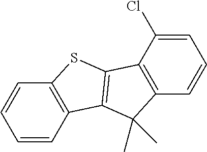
C1=CC2=C(C=C1)SC1=C2C(C)(C)C2=C1C(Cl)=CC=C2
